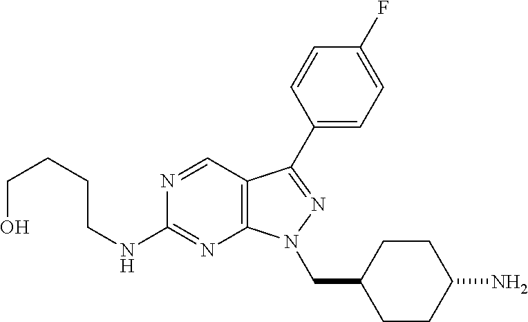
N1=CC2=C(N=C1NCCCCO)N(CC1CCC(N)CC1)N=C2C1=CC=C(F)C=C1
